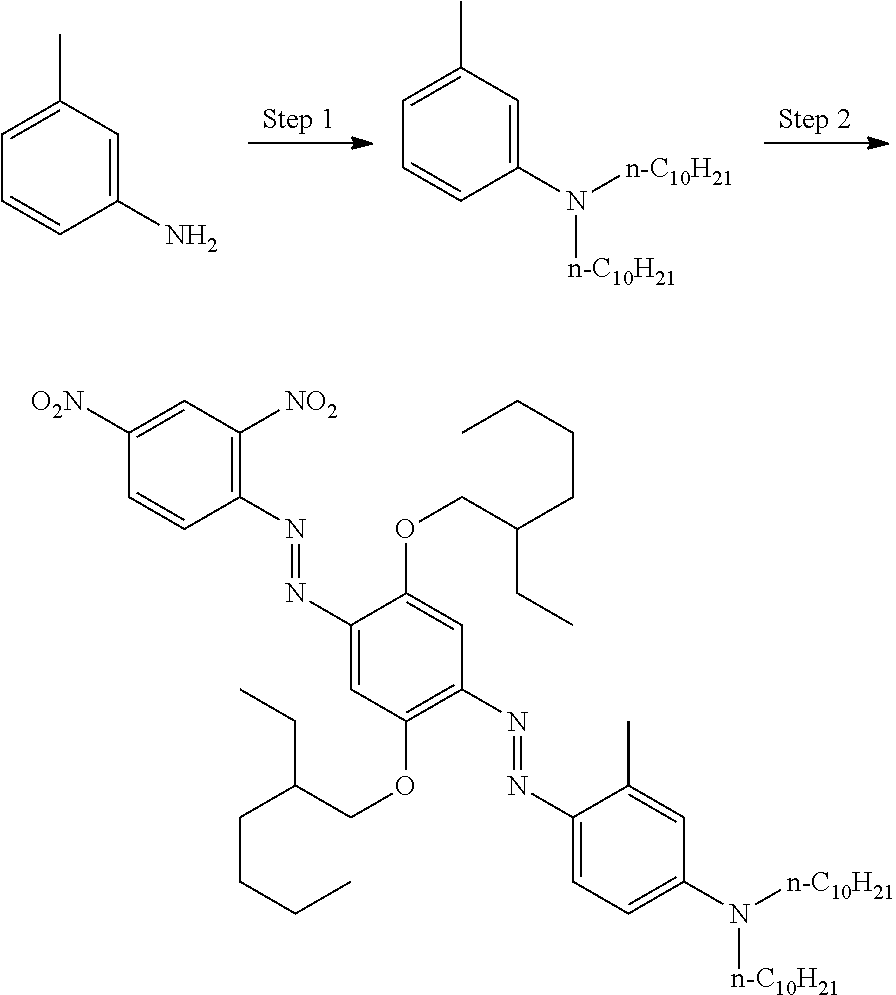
C1(C)=CC=CC(N)=C1.C1(C)=CC=CC(N([n-C10H21])[n-C10H21])=C1.C1(C)=CC(N([n-C10H21])[n-C10H21])=CC=C1N=NC1=C(OCC(CC)CCCC)C=C(N=NC2=C([NO2])C=C([O2N])C=C2)C(OCC(CC)CCCC)=C1
